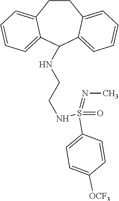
C1CC2=CC=CC=C2C(NCCNS(=O)(=NC)C2=CC=C([OCF3])C=C2)C2=CC=CC=C12
